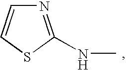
N1=C(NC)SC=C1
